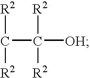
C(C([R2])([OH])[R2])([R2])[R2]
